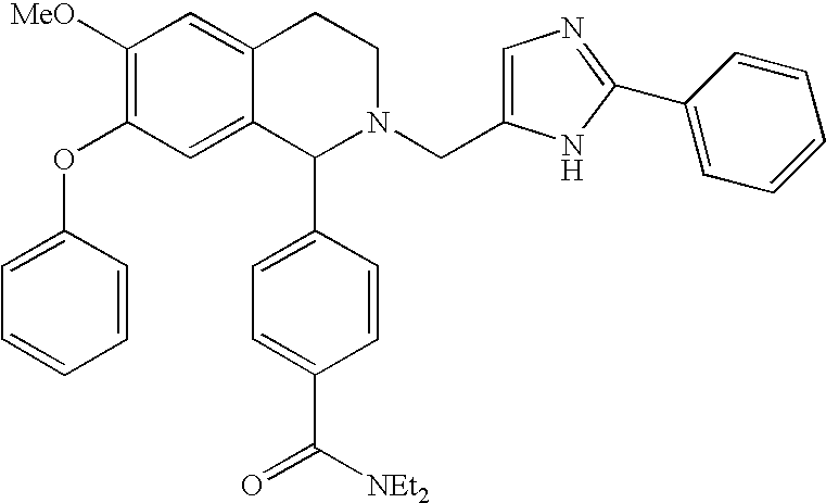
C1([MeO])=C(OC2=CC=CC=C2)C=C2C(=C1)CCN(CC1=CN=C(C3=CC=CC=C3)N1)C2C1=CC=C(C([NEt2])=O)C=C1
